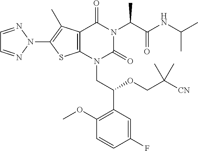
C12=C(N(CC(C3=C(OC)C=CC(F)=C3)OCC([CN])(C)C)C(=O)N(C(C(NC(C)C)=O)C)C1=O)SC(N1N=CC=N1)=C2C
